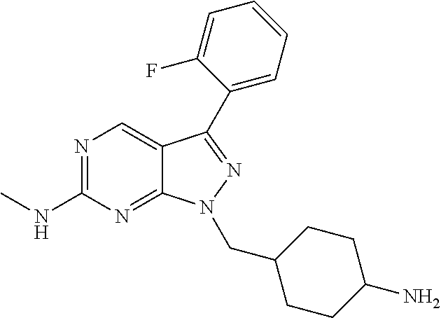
N1=C(NC)N=C2C(=C1)C(C1=CC=CC=C1F)=NN2CC1CCC(N)CC1
